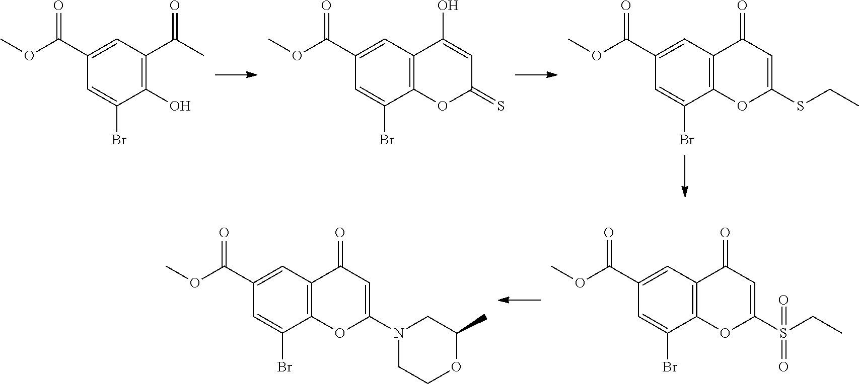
C1(O)=C(C(C)=O)C=C(C(OC)=O)C=C1Br.C12=C(C=C(C(OC)=O)C=C1Br)C(O)=CC(=S)O2.C12=C(C=C(C(OC)=O)C=C1Br)C(=O)C=C(SCC)O2.C12=C(C=C(C(OC)=O)C=C1Br)C(=O)C=C(S(CC)(=O)=O)O2.C12=C(C=C(C(OC)=O)C=C1Br)C(=O)C=C(N1CCOC(C)C1)O2
